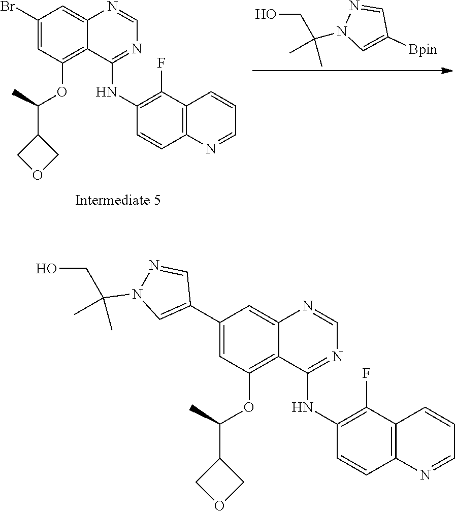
C1(Br)=CC(OC(C2COC2)C)=C2C(=C1)N=CN=C2NC1=C(F)C2=C(C=C1)N=CC=C2.OCC(N1C=C([Bpin])C=N1)(C)C.C1(C2=CN(C(C)(C)CO)N=C2)=CC(OC(C2COC2)C)=C2C(=C1)N=CN=C2NC1=C(F)C2=C(C=C1)N=CC=C2
